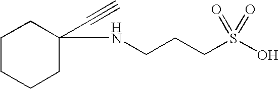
C1CCCC(NCCCS(O)(=O)=O)(C#C)C1
